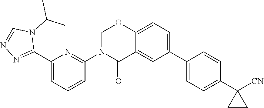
C1(C2=NN=CN2C(C)C)=CC=CC(N2C(=O)C3=CC(C4=CC=C(C5([CN])CC5)C=C4)=CC=C3OC2)=N1
